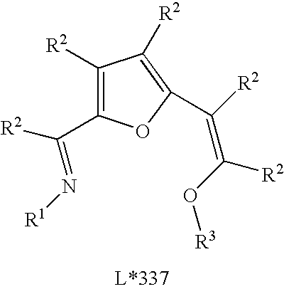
C1([R2])=C(C(=N[R1])[R2])OC(C(=C(O[R3])[R2])[R2])=C1[R2]
